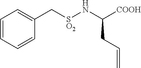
C1=CC=CC(C[SO2]NC([COOH])CC=C)=C1
